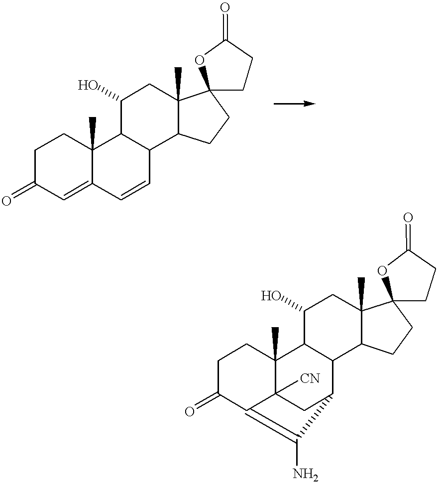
C1CC2(C)C(=CC1=O)C=CC1C2C(O)CC2(C)C1CCC21CCC(=O)O1.C1CC2(C)C3([CN])C(=C(N)C(C3)C3C2C(O)CC2(C)C3CCC23CCC(=O)O3)C1=O
